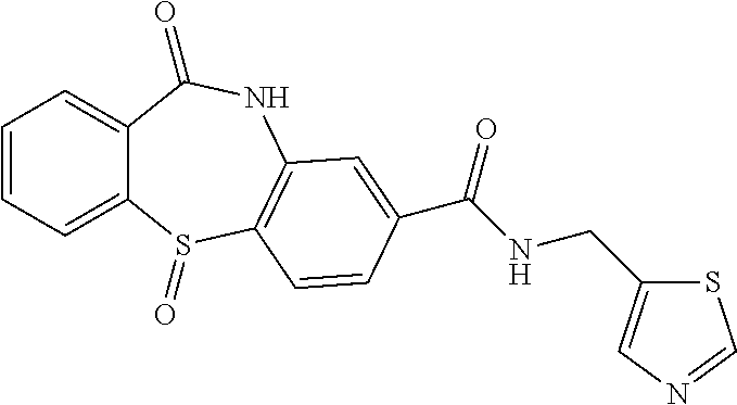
C1=CC=C2C(=C1)C(=O)NC1=C(S2=O)C=CC(C(NCC2=CN=CS2)=O)=C1
